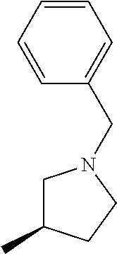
C1=CC(CN2CC(C)CC2)=CC=C1
